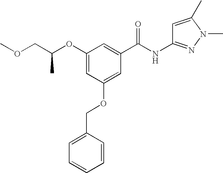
COCC(OC1=CC(OCC2=CC=CC=C2)=CC(C(NC2=NN(C)C(C)=C2)=O)=C1)C
